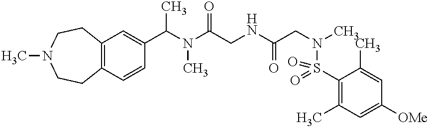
N(C(CNC(CN(C)S(C1=C(C)C=C([OMe])C=C1C)(=O)=O)=O)=O)(C)C(C1=CC2=C(C=C1)CCN(C)CC2)C
